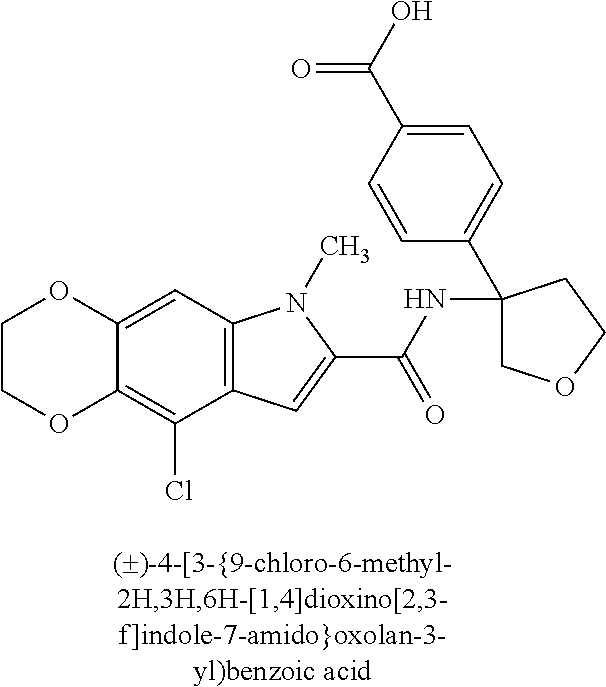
C12=CC3=C(C(Cl)=C1OCCO2)C=C(C(=O)NC1(C2=CC=C(C(=O)O)C=C2)COCC1)N3C
